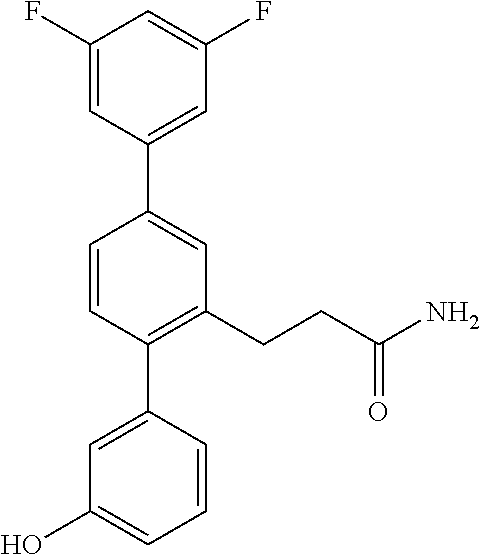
C1(F)=CC(C2=CC(CCC(N)=O)=C(C3=CC(O)=CC=C3)C=C2)=CC(F)=C1
